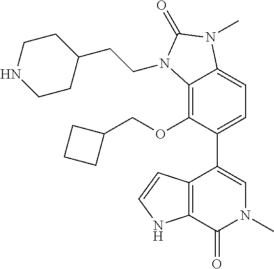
C12=C(OCC3CCC3)C(C3=CN(C)C(=O)C4=C3C=CN4)=CC=C1N(C)C(=O)N2CCC1CCNCC1
